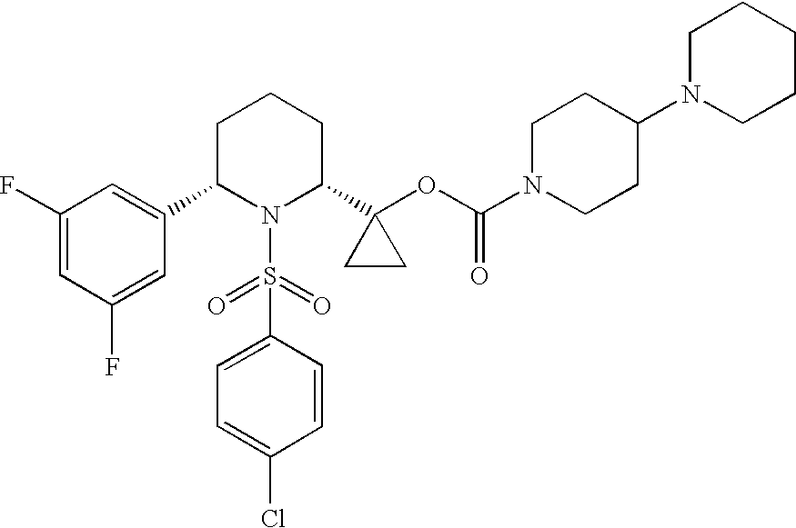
C1(F)=CC(F)=CC(C2N(S(C3=CC=C(Cl)C=C3)(=O)=O)C(C3(OC(N4CCC(N5CCCCC5)CC4)=O)CC3)CCC2)=C1
